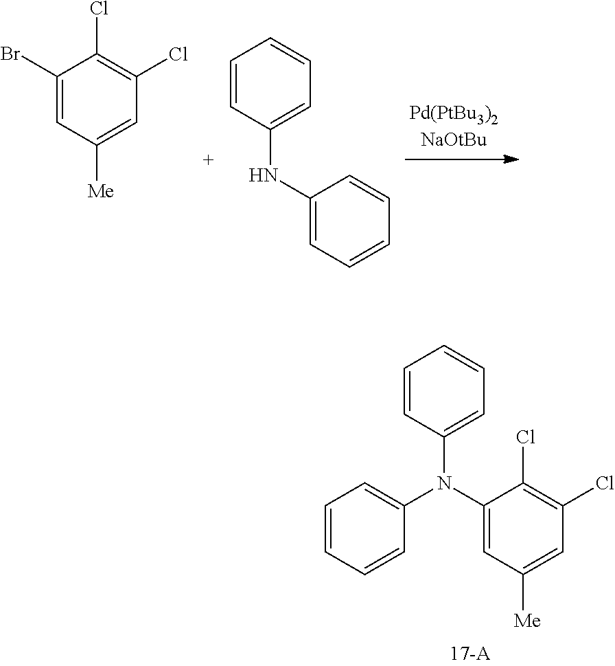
C1(Br)=CC([Me])=CC(Cl)=C1Cl.C1=CC(NC2=CC=CC=C2)=CC=C1.C1(N(C2=CC([Me])=CC(Cl)=C2Cl)C2=CC=CC=C2)=CC=CC=C1
